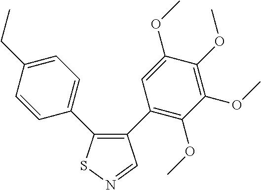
C1=CC(C2=C(C3=C(OC)C(OC)=C(OC)C(OC)=C3)C=NS2)=CC=C1CC
